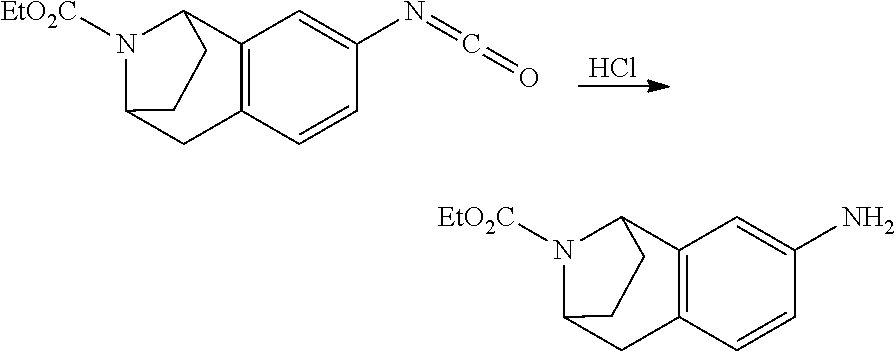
Cl.N1([EtO2C])C2CC3=C(C1CC2)C=C(N=C=O)C=C3.N1([EtO2C])C2CC3=C(C1CC2)C=C(N)C=C3
